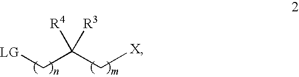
[LG]CC(C[X])([R4])[R3]
